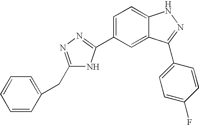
C(C1=CC=CC=C1)C1=NN=C(C2=CC=C3C(=C2)C(C2=CC=C(F)C=C2)=NN3)N1
